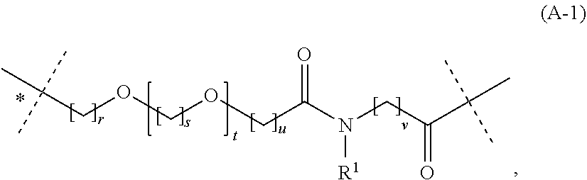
CC(C)(C)COCOCC(N([R1])CC(=O)C(C)(C)C)=O
